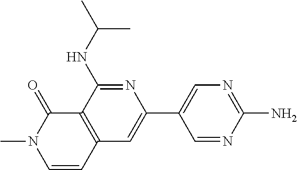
N1=C(NC(C)C)C2=C(C=C1C1=CN=C(N)N=C1)C=CN(C)C2=O
